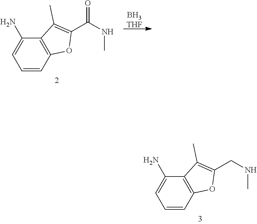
N(C)CC1=C(C)C2=C(O1)C=CC=C2N.[BH3THF].N(C)C(C1=C(C)C2=C(O1)C=CC=C2N)=O
